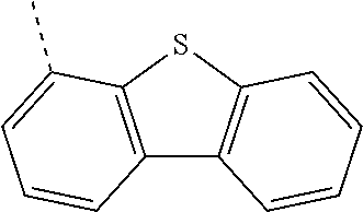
C12=C(SC3=C1C=CC=C3)C(C)=CC=C2
